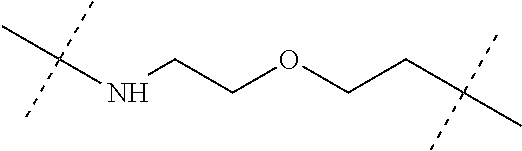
C(NCCOCCC(C)(C)C)(C)(C)C
